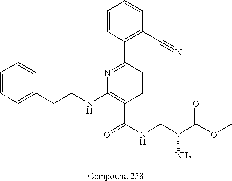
C1=CC=C(CCNC2=C(C(NCC(C(OC)=O)N)=O)C=CC(C3=C(C#N)C=CC=C3)=N2)C=C1F
